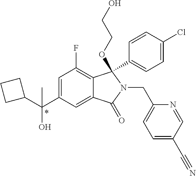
C1(C(C2=CC(F)=C3C(=C2)C(=O)N(CC2=CC=C(C#N)C=N2)C3(C2=CC=C(Cl)C=C2)OCCO)(O)C)CCC1
